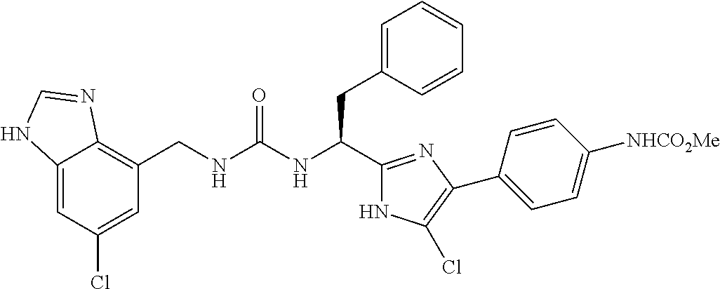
C1(Cl)=CC(CNC(NC(CC2=CC=CC=C2)C2=NC(C3=CC=C([NHCO2Me])C=C3)=C(Cl)N2)=O)=C2C(=C1)NC=N2
